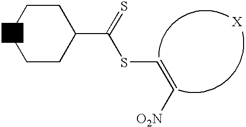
C1CC(C(SC=C[O2N])=S)CCC1
